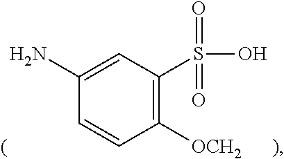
C1(N)=CC(S(O)(=O)=O)=C([OCH2])C=C1
